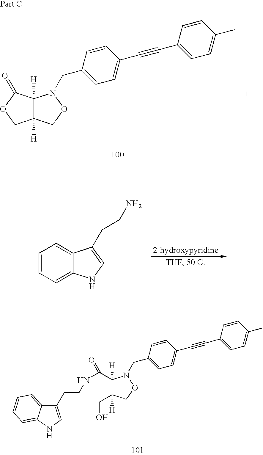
C12([H])C([H])(CON1CC1=CC=C(C#CC3=CC=C(C)C=C3)C=C1)COC2=O.C1=CC=C2C(=C1)NC=C2CCN.C1([H])(C(NCCC2=CNC3=CC=CC=C23)=O)C([H])(CO)CON1CC1=CC=C(C#CC2=CC=C(C)C=C2)C=C1
